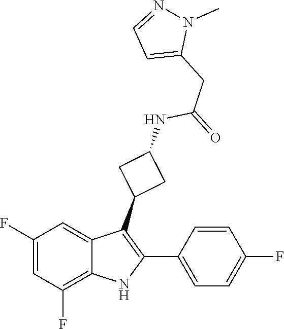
C1=NN(C)C(CC(NC2CC(C3=C(C4=CC=C(F)C=C4)NC4=C(F)C=C(F)C=C34)C2)=O)=C1
